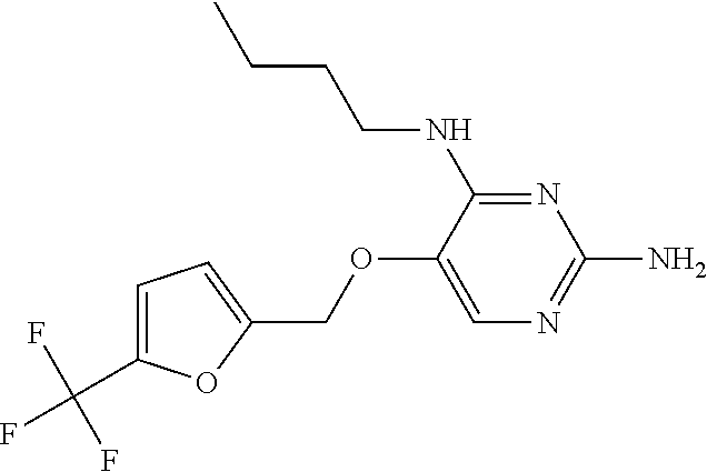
C1=C(C(F)(F)F)OC(COC2=CN=C(N)N=C2NCCCC)=C1
